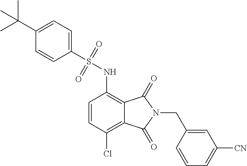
C1=CC(Cl)=C2C(=C1NS(C1=CC=C(C(C)(C)C)C=C1)(=O)=O)C(=O)N(CC1=CC([CN])=CC=C1)C2=O
